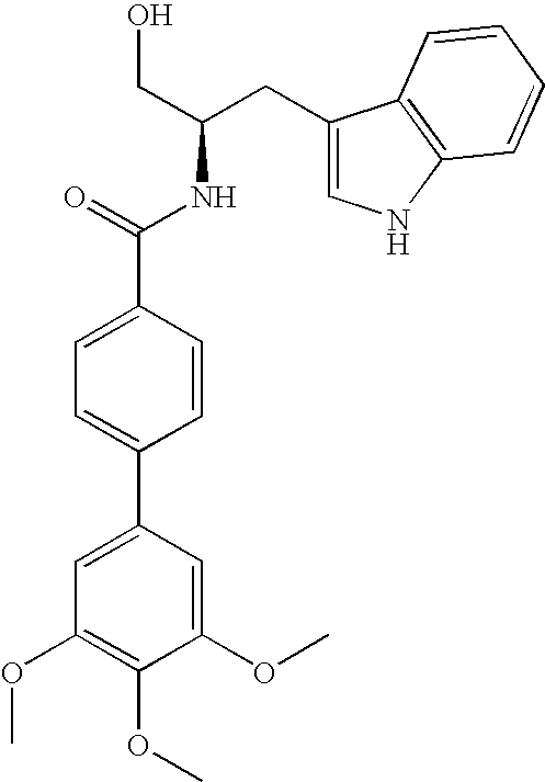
C1=C(C2=CC(OC)=C(OC)C(OC)=C2)C=CC(C(=O)NC(CO)CC2=CNC3=C2C=CC=C3)=C1
